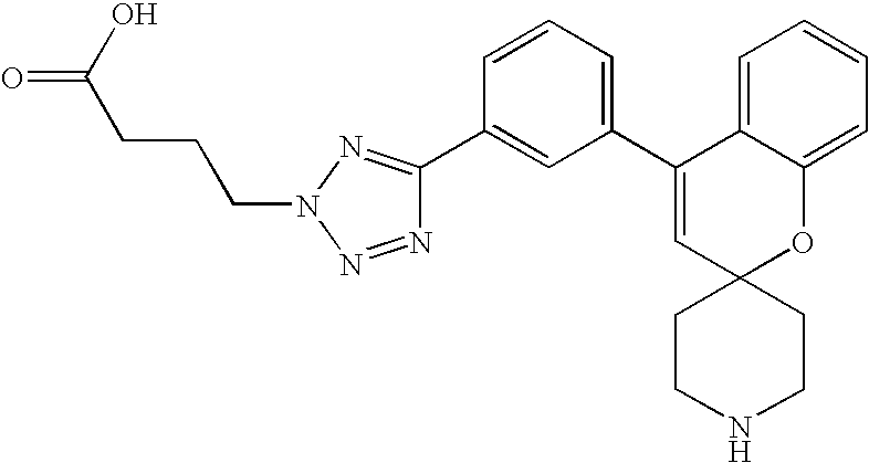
C1=CC=C(C2=CC3(OC4=CC=CC=C24)CCNCC3)C=C1C1=NN(CCCC(O)=O)N=N1
